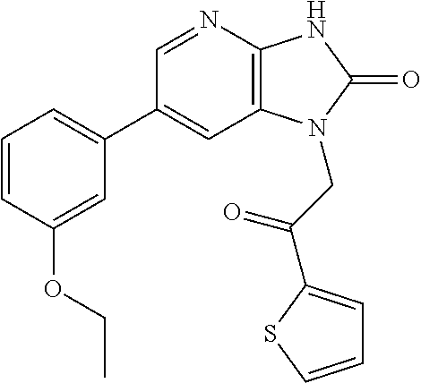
C1(C2=CC=CC(OCC)=C2)=CC2=C(N=C1)NC(=O)N2CC(=O)C1=CC=CS1
